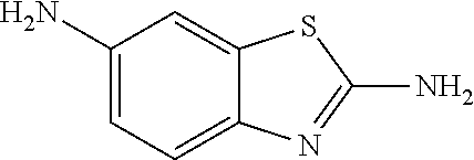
C1(N)=CC=C2C(=C1)SC(N)=N2
